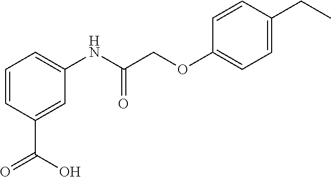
C1=CC(C(O)=O)=CC(NC(COC2=CC=C(CC)C=C2)=O)=C1
